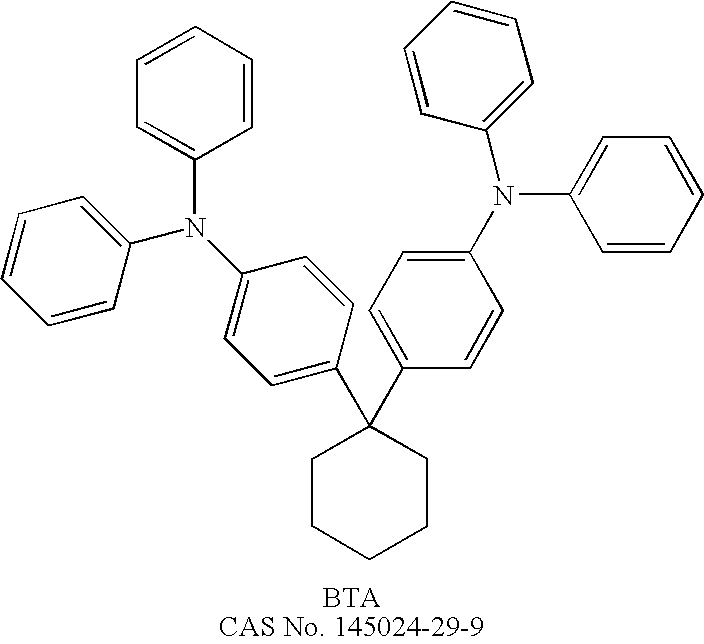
C1CCCCC1(C1=CC=C(N(C2=CC=CC=C2)C2=CC=CC=C2)C=C1)C1=CC=C(N(C2=CC=CC=C2)C2=CC=CC=C2)C=C1
